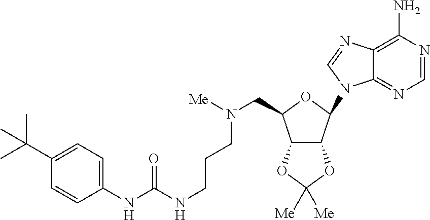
C1(NC(=O)NCCCN([Me])CC2C3C(C(N4C5=NC=NC(N)=C5N=C4)O2)OC([Me])([Me])O3)=CC=C(C(C)(C)C)C=C1
